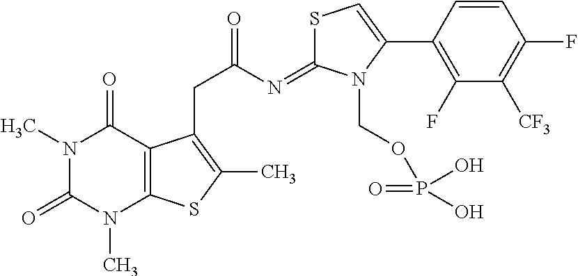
S1C(=NC(=O)CC2=C(C)SC3=C2C(=O)N(C)C(=O)N3C)N(COP(=O)(O)O)C(C2=C(F)C([CF3])=C(F)C=C2)=C1
